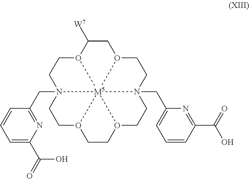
C1C([W7])O2CCN3(CC4=NC(C(O)=O)=CC=C4)CCO4CCO5CCN6(CC7=CC=CC(C(O)=O)=N7)CCO1[M5]23645
